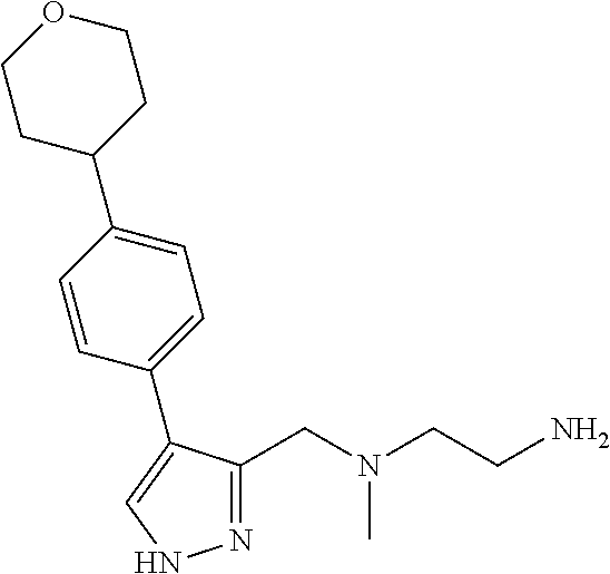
N1=C(CN(CCN)C)C(C2=CC=C(C3CCOCC3)C=C2)=CN1
